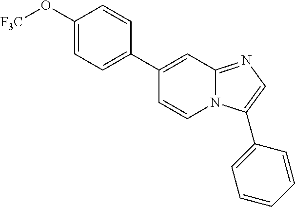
C1(C2=CC=C(O[F3C])C=C2)=CC2=NC=C(C3=CC=CC=C3)N2C=C1
